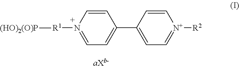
C1=CN([R1][(HO)2(O)P])=CC=C1C1=CC=[N+]([R2])C=C1
